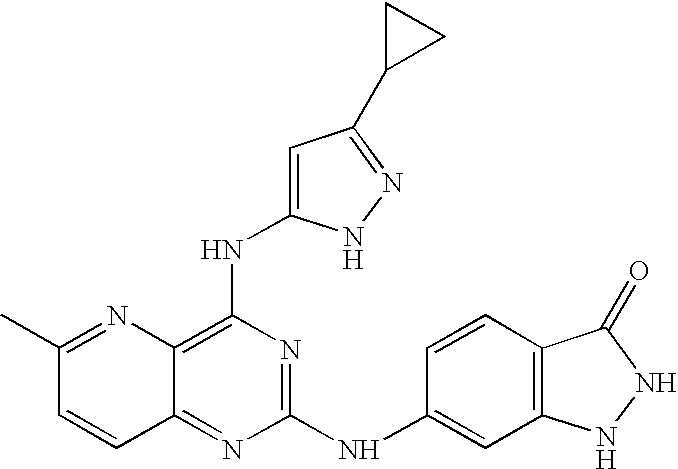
N1=C2C=CC(C)=NC2=C(NC2=CC(C3CC3)=NN2)N=C1NC1=CC2=C(C=C1)C(=O)NN2
